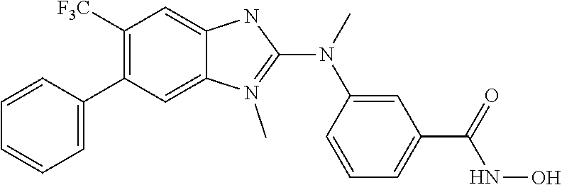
C1([F3C])=C(C2=CC=CC=C2)C=C2C(=C1)NC(N(C1=CC(C(=O)NO)=CC=C1)C)=N2C
